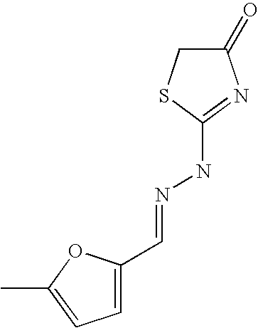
C1(=O)CSC(NN=CC2=CC=C(C)O2)=N1
